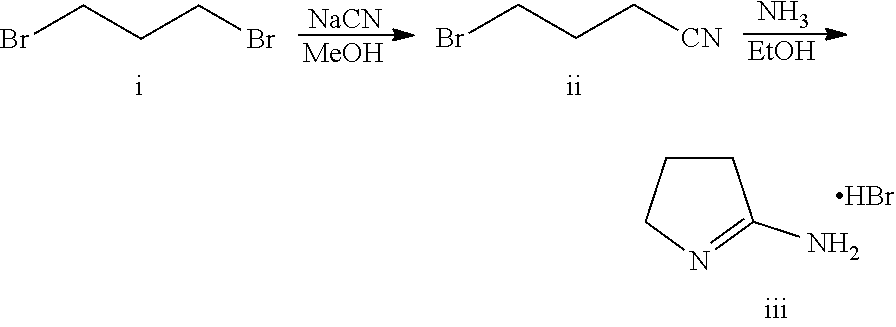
[MeOH].[NaCN].[EtOH].N.BrCCCBr.BrCCC[CN].C1CCN=C1N.Br
